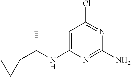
C1=C(NC(C2CC2)C)N=C(N)N=C1Cl
